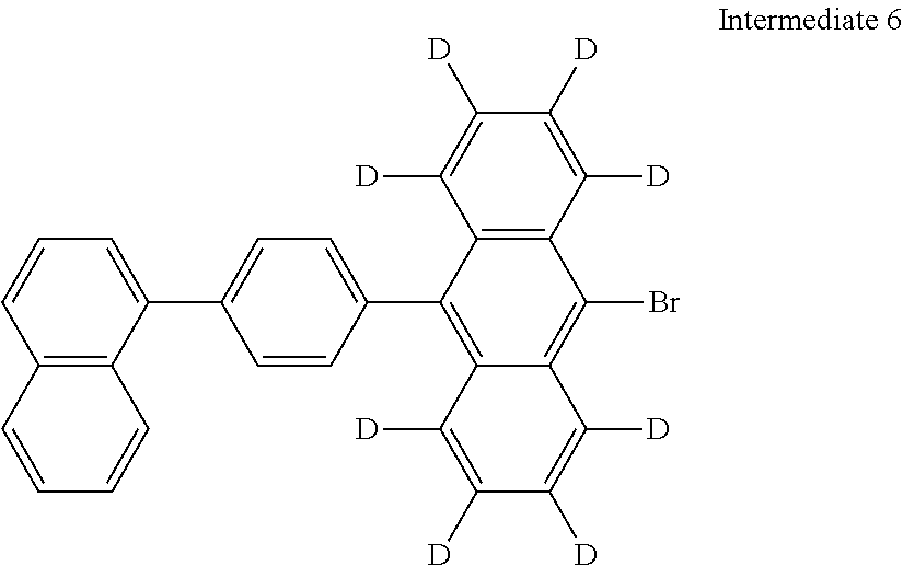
C12=C(C([D])=C([D])C([D])=C1[D])C(Br)=C1C(=C2C2=CC=C(C3=CC=CC4=C3C=CC=C4)C=C2)C([D])=C([D])C([D])=C1[D]
